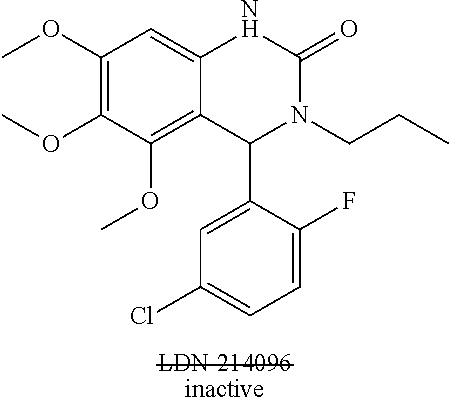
C1(OC)=C(OC)C(OC)=C2C(=C1)NC(=O)N(CCC)C2C1=CC(Cl)=CC=C1F
